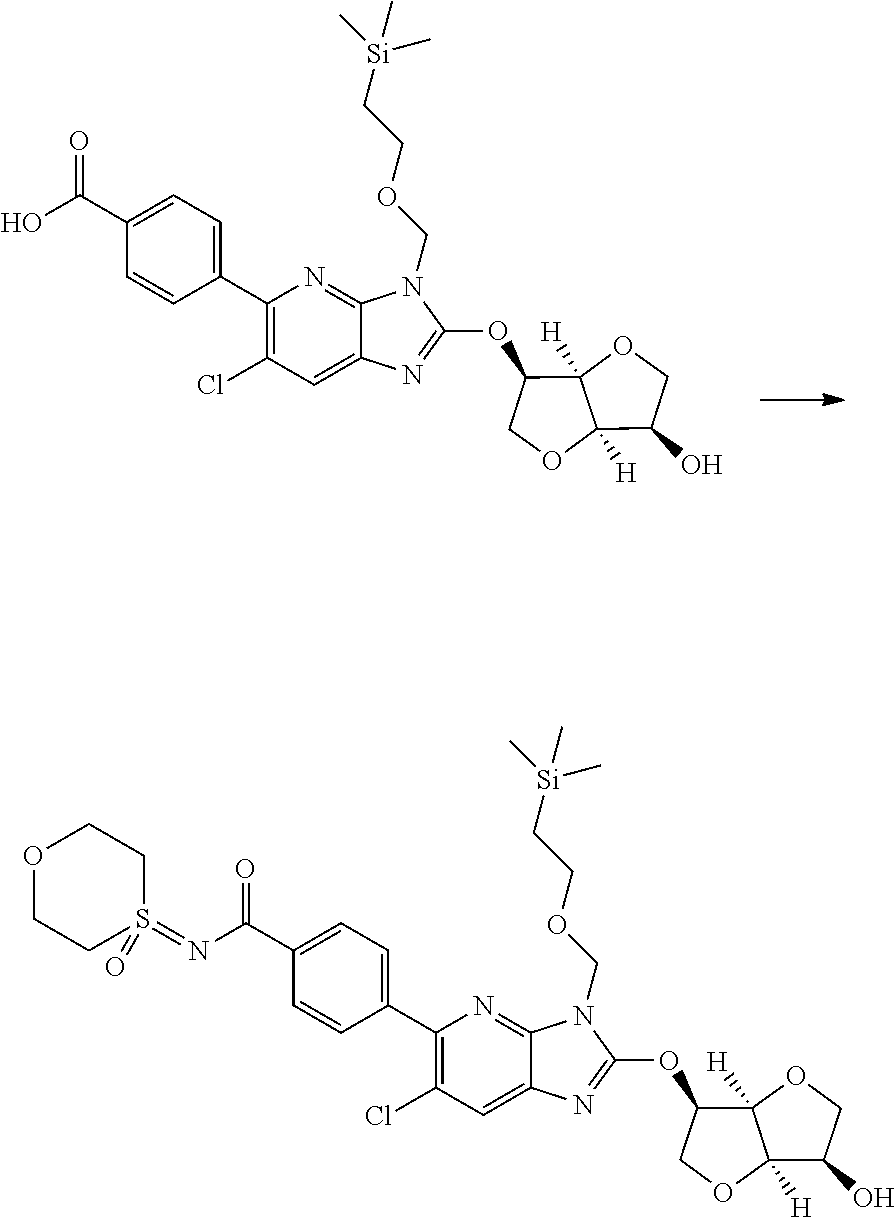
C1=C(C2=C(Cl)C=C3C(=N2)N(COCC[Si](C)(C)C)C(OC2C4([H])C([H])(OC2)C(O)CO4)=N3)C=CC(C(O)=O)=C1.C(=O)(N=S1(=O)CCOCC1)C1=CC=C(C2=C(Cl)C=C3C(=N2)N(COCC[Si](C)(C)C)C(OC2C4([H])C([H])(OC2)C(O)CO4)=N3)C=C1
